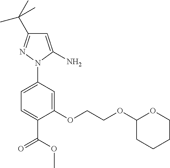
C1=C(N2C(N)=CC(C(C)(C)C)=N2)C=C(OCCOC2CCCCO2)C(C(=O)OC)=C1
